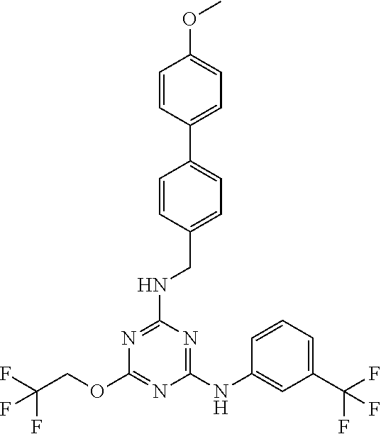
C1(NC2=CC(C(F)(F)F)=CC=C2)=NC(NCC2=CC=C(C3=CC=C(OC)C=C3)C=C2)=NC(OCC(F)(F)F)=N1
